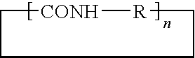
C1[CONH][R]CCC1
